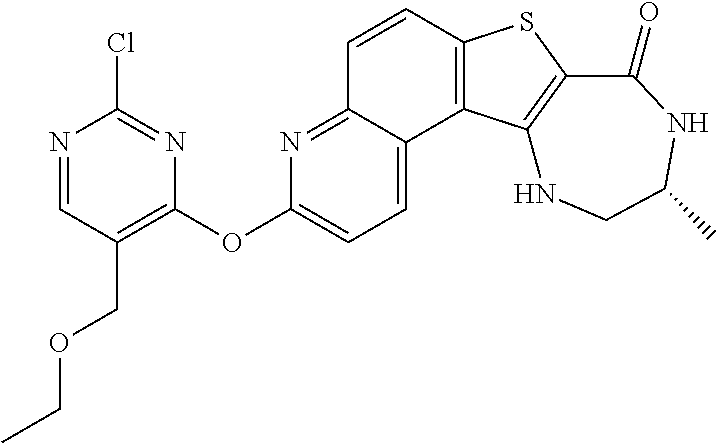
C1=CC2=C(C3=CC=C(OC4=C(COCC)C=NC(Cl)=N4)N=C13)C1=C(S2)C(=O)NC(C)CN1
